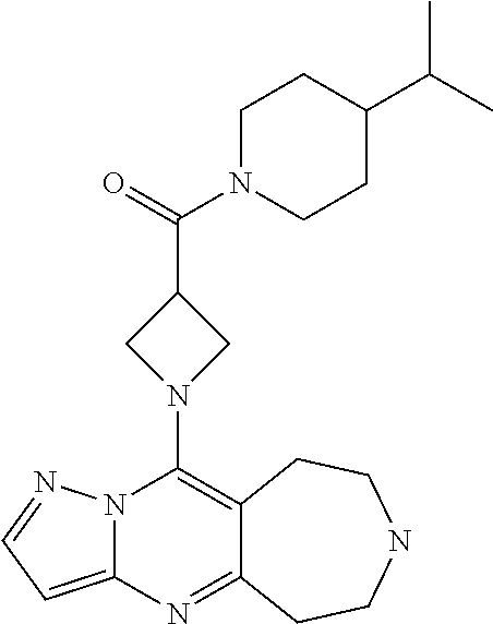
N12C(=CC=N1)N=C1C(=C2N2CC(C(=O)N3CCC(C(C)C)CC3)C2)CCNCC1
